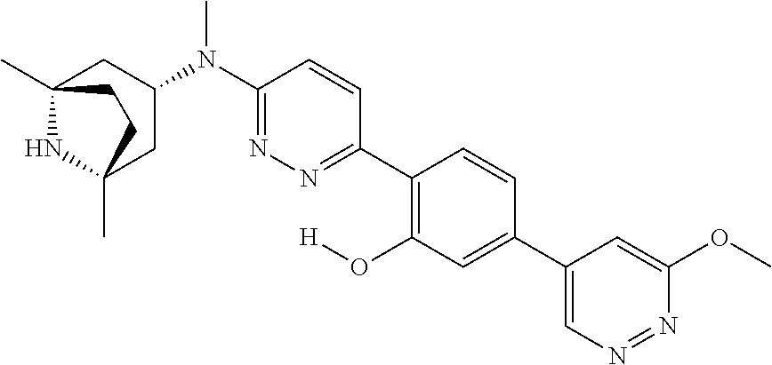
C12(C)NC(C)(CC(N(C3=NN=C(C4=C(O[H])C=C(C5=CN=NC(OC)=C5)C=C4)C=C3)C)C1)CC2
